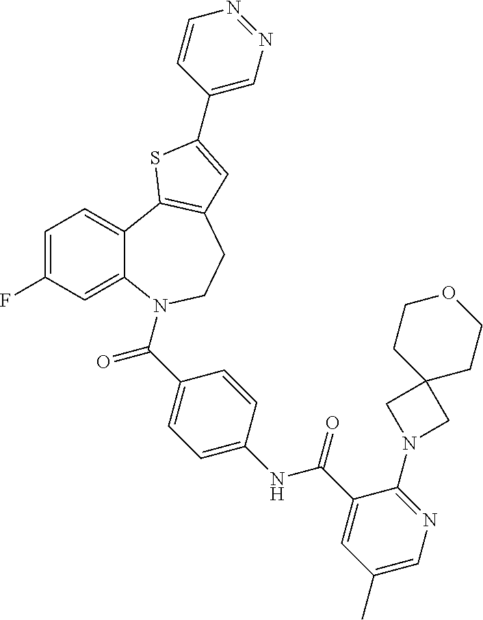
C1=C(F)C=C2C(=C1)C1=C(CCN2C(=O)C2=CC=C(NC(=O)C3=CC(C)=CN=C3N3CC4(C3)CCOCC4)C=C2)C=C(C2=CN=NC=C2)S1
